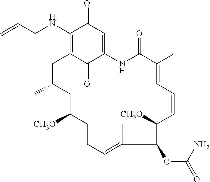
C1(NCC=C)=C2C(=O)C(=CC1=O)NC(=O)C(C)=CC=CC([CH3O])C(OC(=O)N)C(C)=CCCC([CH3O])CC(C)C2
